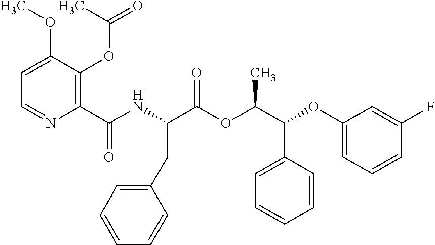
C1=C(OC)C(OC(=O)C)=C(C(NC(C(OC(C(OC2=CC=CC(F)=C2)C2=CC=CC=C2)C)=O)CC2=CC=CC=C2)=O)N=C1
